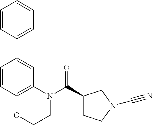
C1N(C(C2CCN(C#N)C2)=O)C2=C(OC1)C=CC(C1=CC=CC=C1)=C2
